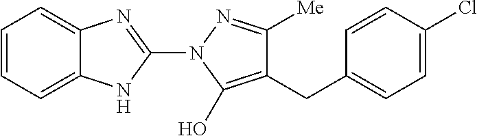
C1=CC=C2C(=C1)N=C(N1C(O)=C(CC3=CC=C(Cl)C=C3)C([Me])=N1)N2
